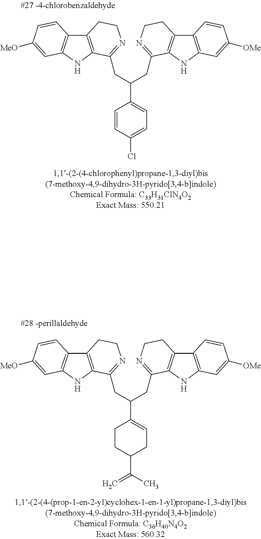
C12=C(NC3=C1C=CC([MeO])=C3)C(CC(CC1=NCCC3=C1NC1=C3C=CC([OMe])=C1)C1=CC=C(Cl)C=C1)=NCC2.C12=C(NC3=C1C=CC([MeO])=C3)C(CC(CC1=NCCC3=C1NC1=C3C=CC([OMe])=C1)C1=CCC(C(=C)C)CC1)=NCC2
